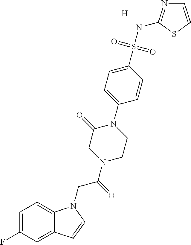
[H].C1=C(F)C=C2C(=C1)N(CC(=O)N1CCN(C3=CC=C(S(NC4=NC=CS4)(=O)=O)C=C3)C(=O)C1)C(C)=C2
